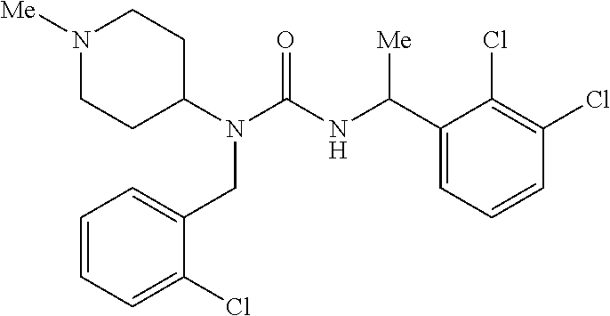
N1([Me])CCC(N(C(=O)NC(C2=CC=CC(Cl)=C2Cl)[Me])CC2=CC=CC=C2Cl)CC1
